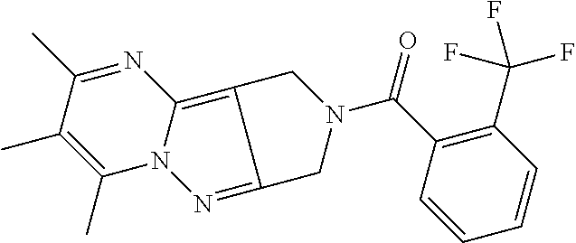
N12C(=C3C(=N1)CN(C(C1=C(C(F)(F)F)C=CC=C1)=O)C3)N=C(C)C(C)=C2C
